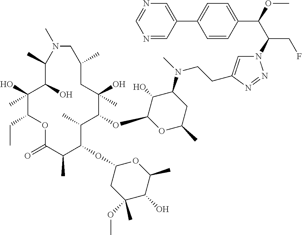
C1(O)(C)C(CC)OC(=O)C(C)C(OC2CC(OC)(C)C(O)C(C)O2)C(C)C(OC2OC(C)CC(N(C)CCC3=CN(C(C(OC)C4=CC=C(C5=CN=CN=C5)C=C4)CF)N=N3)C2O)C(O)(C)CC(C)CN(C)C(C)C1O
